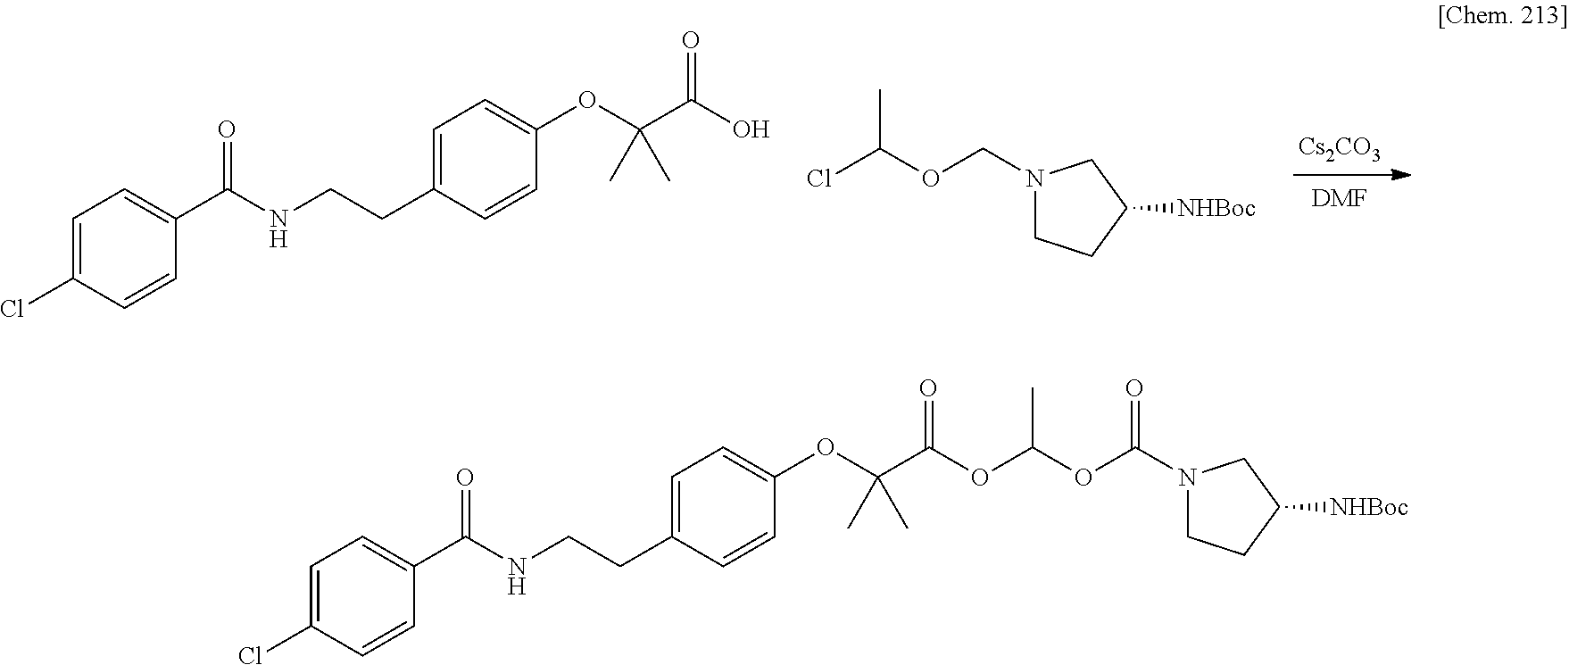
OC(C(C)(C)OC1=CC=C(CCNC(C2=CC=C(Cl)C=C2)=O)C=C1)=O.[Cs2CO3].[DMF].ClC(OCN1CCC([NHBoc])C1)C.O=C(N1CCC([NHBoc])C1)OC(OC(C(OC1=CC=C(CCNC(C2=CC=C(Cl)C=C2)=O)C=C1)(C)C)=O)C
